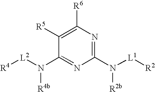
C1([R6])=C([R5])C(N([L2][R4])[R4b])=NC(N([L1][R2])[R2b])=N1
